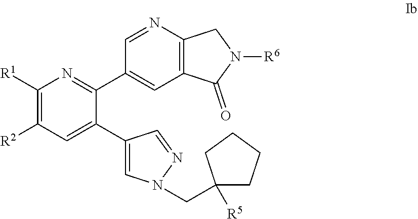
C1([R1])=C([R2])C=C(C2=CN(CC3([R5])CCCC3)N=C2)C(C2=CC3=C(N=C2)CN([R6])C3=O)=N1
